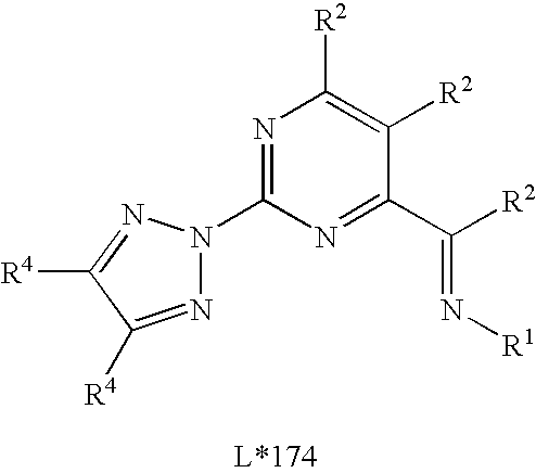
N1=C(N2N=C([R4])C([R4])=N2)N=C(C([R2])=N[R1])C([R2])=C1[R2]
